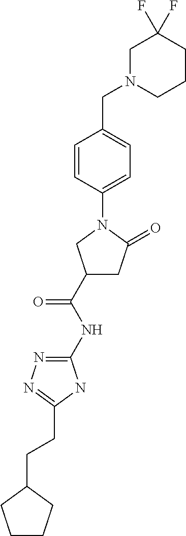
C1CCC(CCC2=NN=C(NC(=O)C3CC(=O)N(C4=CC=C(CN5CCCC(F)(F)C5)C=C4)C3)N2)C1
